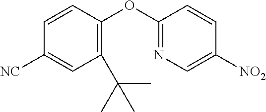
C1=CC([NC])=CC(C(C)(C)C)=C1OC1=NC=C([NO2])C=C1
